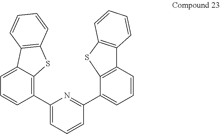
C1(C2=C3C(=CC=C2)C2=C(S3)C=CC=C2)=CC=CC(C2=CC=CC3=C2SC2=C3C=CC=C2)=N1
